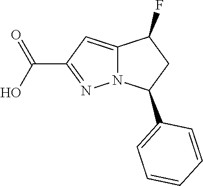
C12=CC(C(O)=O)=NN1C(C1=CC=CC=C1)CC2F
